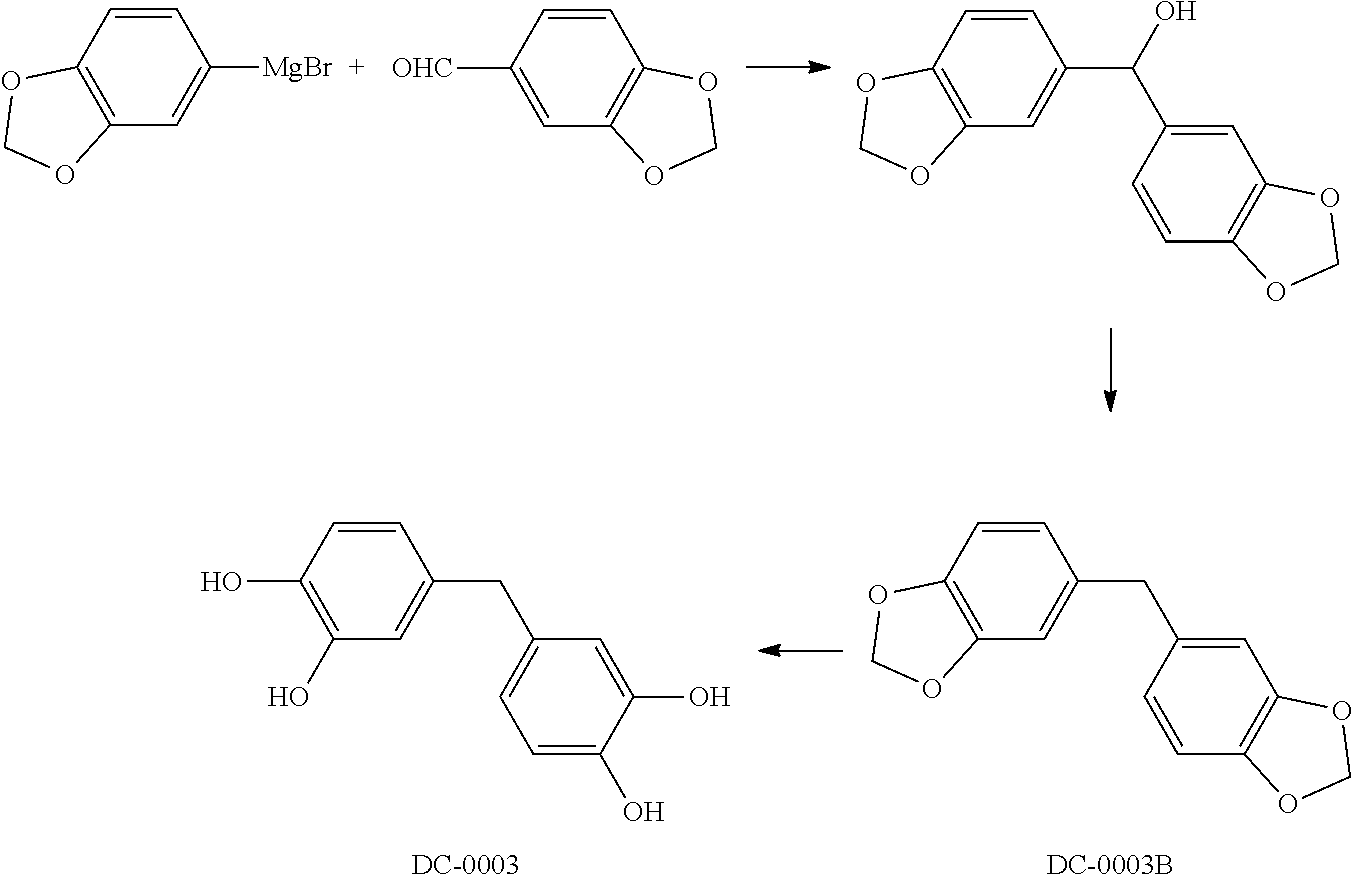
C1=CC2=C(C=C1C(C1=CC3=C(C=C1)OCO3)O)OCO2.C1=CC2=C(C=C1[MgBr])OCO2.C1=CC([OHC])=CC2=C1OCO2.C1=CC(O)=C(O)C=C1CC1=CC=C(O)C(O)=C1.C1=CC2=C(C=C1CC1=CC3=C(C=C1)OCO3)OCO2
